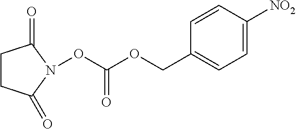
C1=CC([NO2])=CC=C1COC(ON1C(=O)CCC1=O)=O
